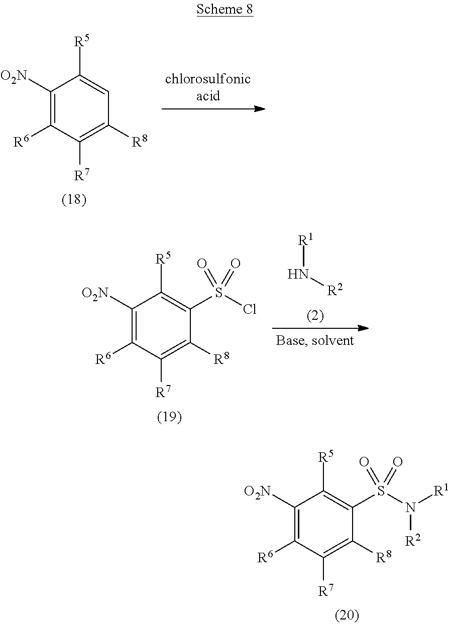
C1([O2N])=C([R6])C([R7])=C([R8])C=C1[R5].[R1]N[R2].C1([O2N])=C([R6])C([R7])=C([R8])C(S(Cl)(=O)=O)=C1[R5].C1([O2N])=C([R6])C([R7])=C([R8])C(S(N([R1])[R2])(=O)=O)=C1[R5]
